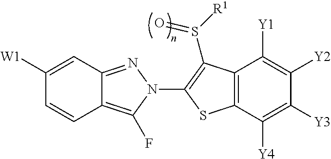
C12=NN(C3=C(S([R1])=O)C4=C(C([Y4])=C([Y3])C([Y2])=C4[Y1])S3)C(F)=C1C=CC([W1])=C2
